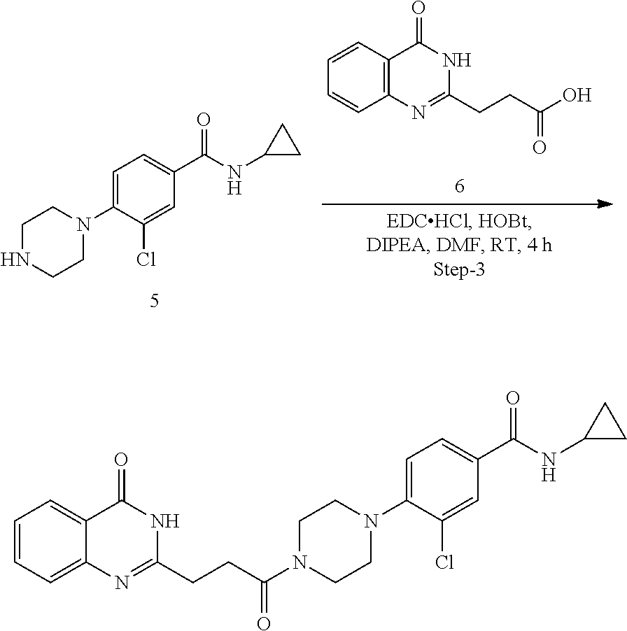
C1=C(N2CCNCC2)C(Cl)=CC(C(NC2CC2)=O)=C1.C12=C(C=CC=C1)C(=O)NC(CCC(O)=O)=N2.C1=C(N2CCN(C(CCC3=NC4=CC=CC=C4C(=O)N3)=O)CC2)C(Cl)=CC(C(NC2CC2)=O)=C1
